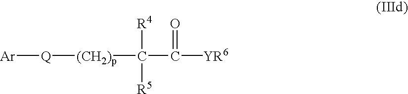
[Ar][Q][(CH2)p]C([R4])([R5])C(=O)[YR6]
